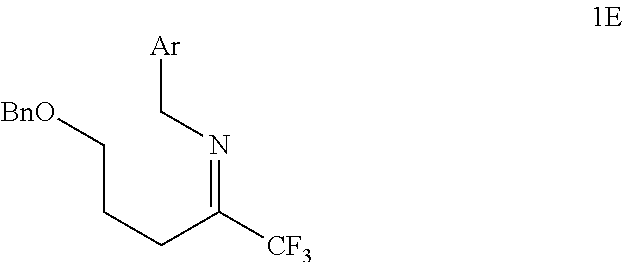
[BnO]CCCC([CF3])=NC[Ar]
